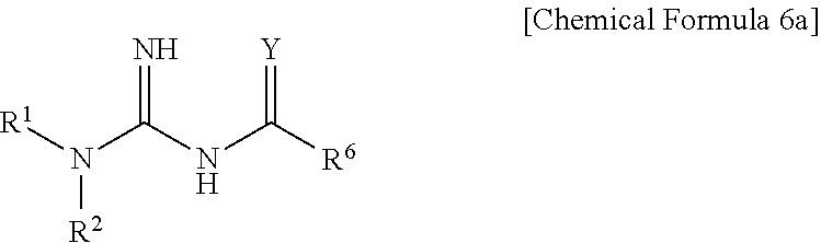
[R1]N(C(=N)NC([R6])=[Y])[R2]
